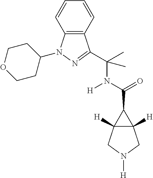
C12([H])C([H])(C1C(N([H])C(C)(C)C1=NN(C3CCOCC3)C3=C1C=CC=C3)=O)CN([H])C2
